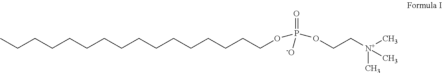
CCCCCCCCCCCCCCCCOP(OCC[N+](C)(C)C)(=O)[-O]
